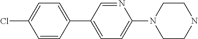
C1=CC(C2=CC=C(N3CCNCC3)N=C2)=CC=C1Cl
